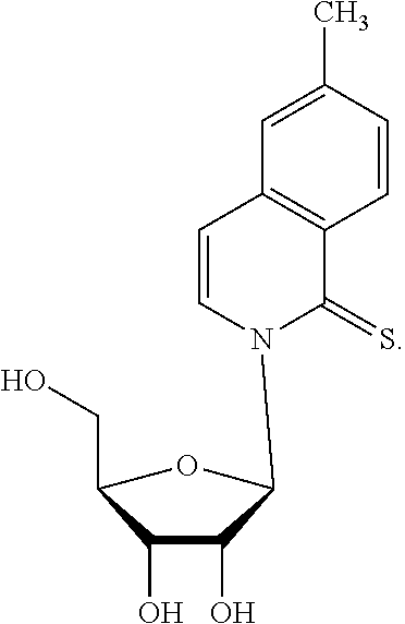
C1=CN(C2C(O)C(O)C(CO)CO2)C(=S)C2=C1C=C(C)C=C2
